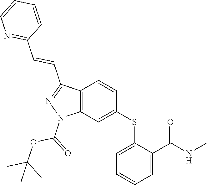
C1(SC2=CC3=C(C=C2)C(C=CC2=NC=CC=C2)=NN3C(=O)OC(C)(C)C)=CC=CC=C1C(NC)=O
